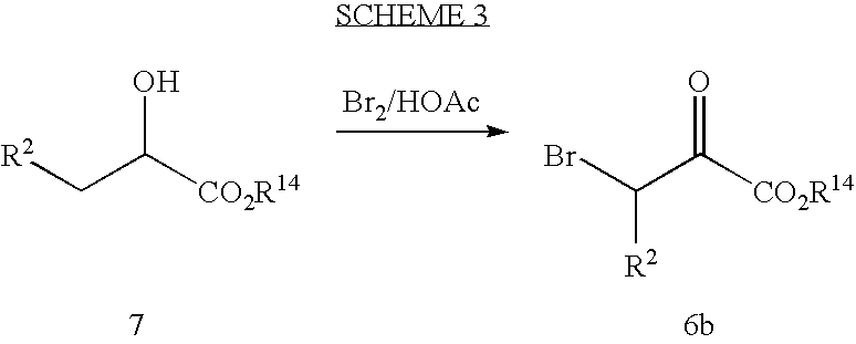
[R2]CC([CO2R14])O.BrC(C([CO2R14])=O)[R2]
